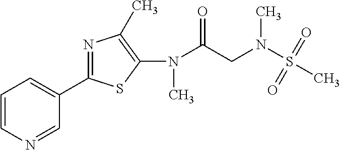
C1=NC=CC=C1C1=NC(C)=C(N(C(CN(S(C)(=O)=O)C)=O)C)S1
